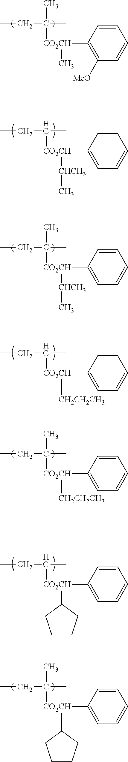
CCC([CO2CH](C1=C([MeO])C=CC=C1)C)(C)C.CCC([CO2CH](C1=CC=CC=C1)[CHCH3]C)C.CCC([CO2CH](C1=CC=CC=C1)[CHCH3]C)(C)C.CCC([CO2CH](C1=CC=CC=C1)[CH2CH2CH3])C.CCC([CO2CH](C1=CC=CC=C1)[CH2CH2CH3])(C)C.CCC([CO2CH](C1=CC=CC=C1)C1CCCC1)C.CCC([CO2CH](C1=CC=CC=C1)C1CCCC1)(C)C
